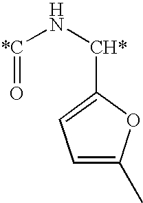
[*C](N[CH*]C1=CC=C(C)O1)=O
